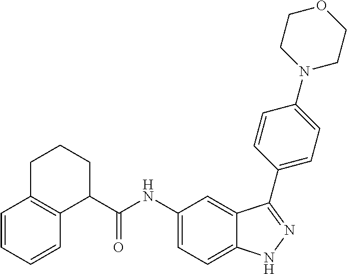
C12=C(C=CC=C1)CCCC2C(NC1=CC=C2C(=C1)C(C1=CC=C(N3CCOCC3)C=C1)=NN2)=O
